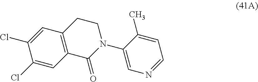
C12=C(C(=O)N(C3=CN=CC=C3C)CC1)C=C(Cl)C(Cl)=C2
